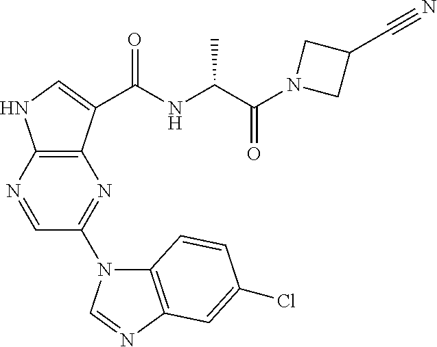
C1=NC2=C(N=C1N1C3=C(N=C1)C=C(Cl)C=C3)C(C(NC(C(N1CC(C#N)C1)=O)C)=O)=CN2
